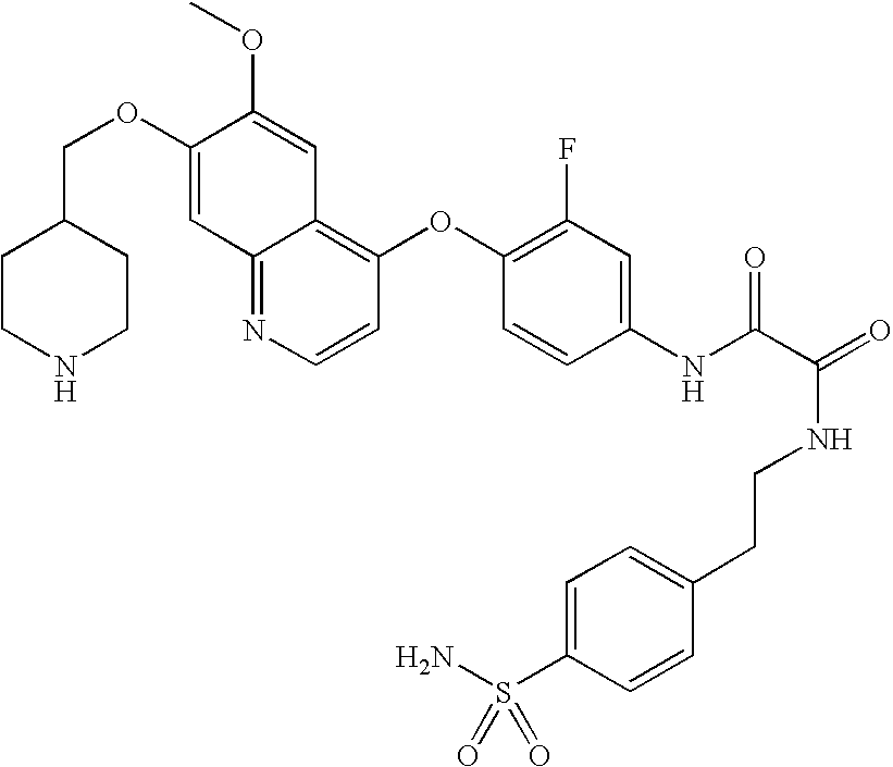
C12=NC=CC(OC3=C(F)C=C(NC(C(=O)NCCC4=CC=C(S(N)(=O)=O)C=C4)=O)C=C3)=C1C=C(OC)C(OCC1CCNCC1)=C2
